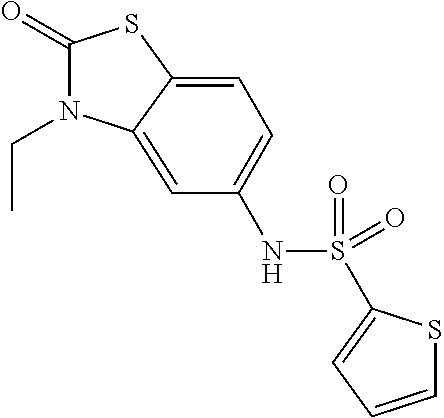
C1(=O)N(CC)C2=CC(NS(=O)(=O)C3=CC=CS3)=CC=C2S1
